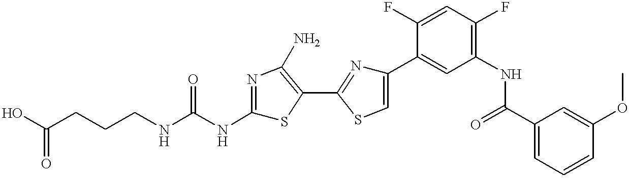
C(CNC(NC1=NC(N)=C(C2=NC(C3=CC(NC(C4=CC=CC(OC)=C4)=O)=C(F)C=C3F)=CS2)S1)=O)CC(=O)O
